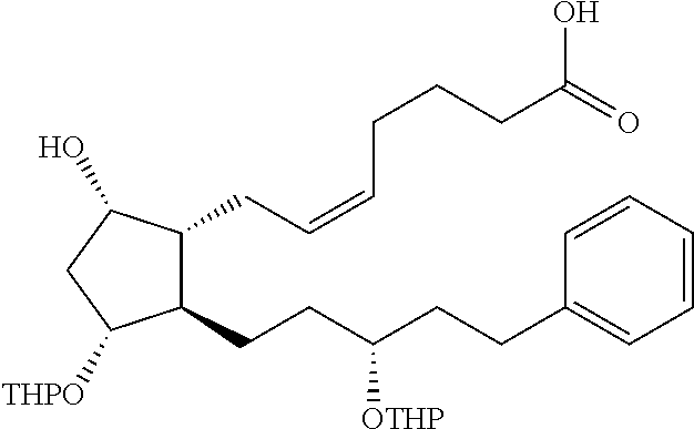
C1(CCC(CCC2=CC=CC=C2)[OTHP])C(CC=CCCCC(O)=O)C(O)CC1[THPO]
